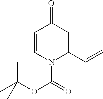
C1=CN(C(=O)OC(C)(C)C)C(C=C)CC1=O
